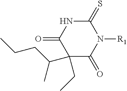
C1(=S)NC(=O)C(CC)(C(C)CCC)C(=O)N1[R1]
